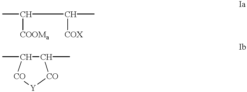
CC([COOMa])C(C)[COX].C1(C)C(C)[CO][Y][CO]1
